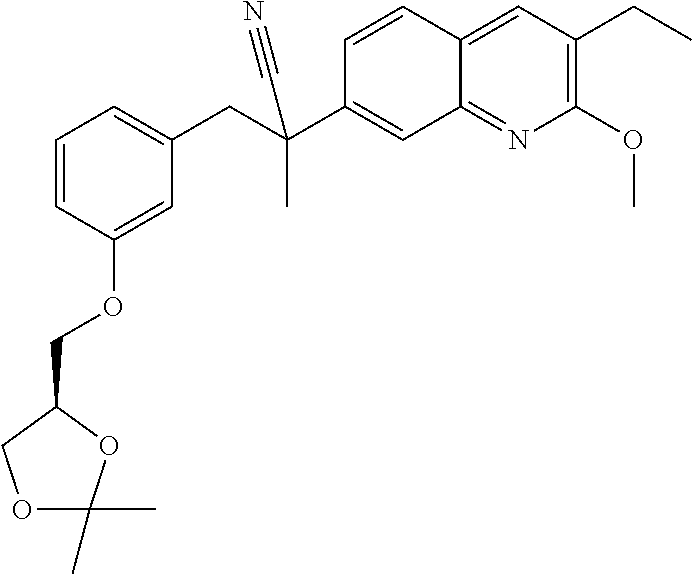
C1=CC(OCC2OC(C)(C)OC2)=CC(CC(C2=CC3=NC(OC)=C(CC)C=C3C=C2)(C#N)C)=C1
